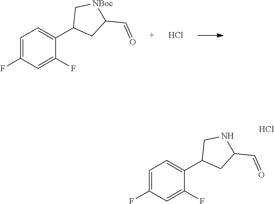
C1=C(F)C=C(F)C(C2CC(C=O)[NBoc]C2)=C1.Cl.C1=C(F)C=C(F)C(C2CC(C=O)NC2)=C1.Cl
